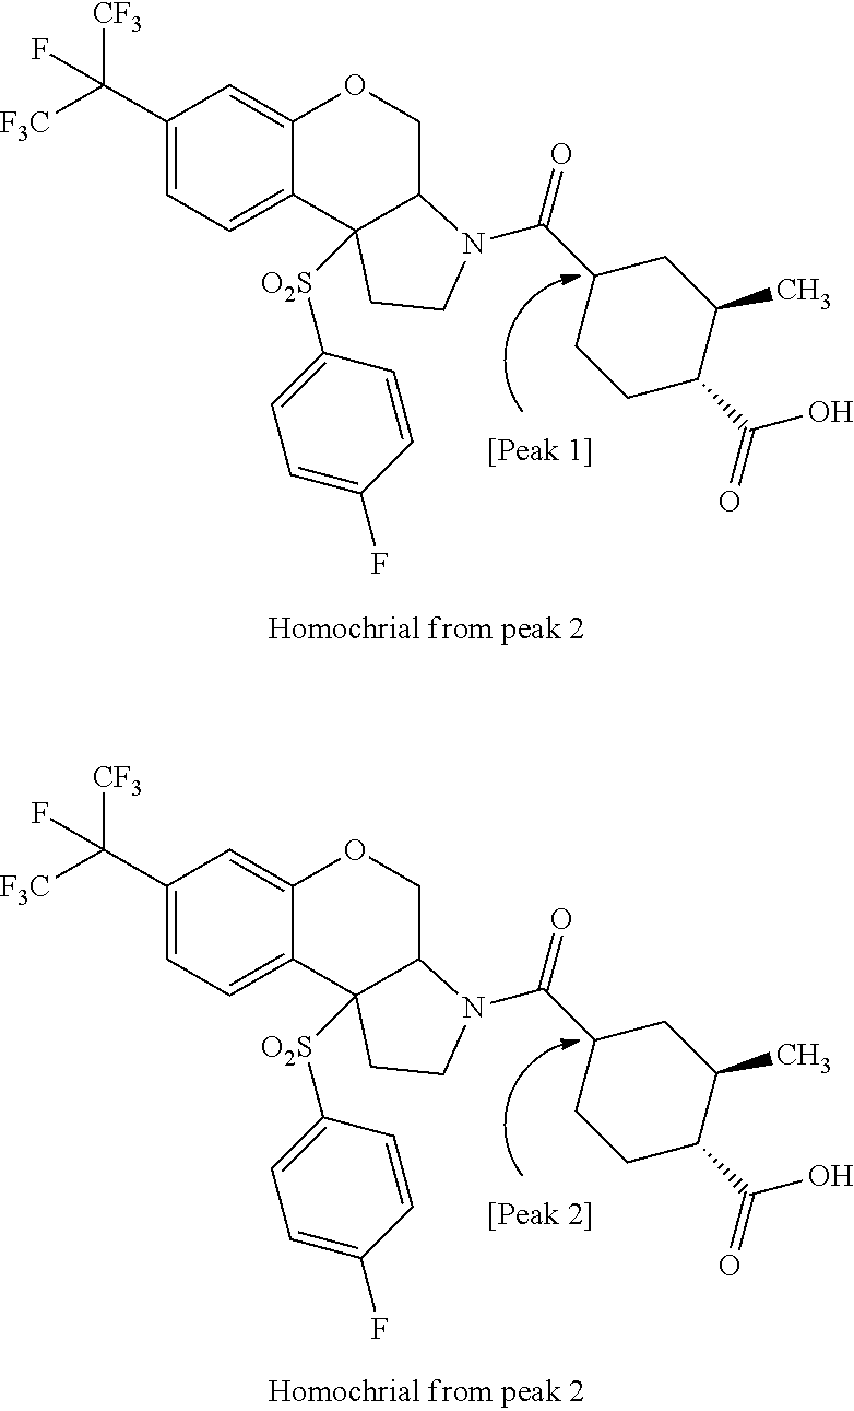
C1(C([F3C])([CF3])F)=CC=C2C(=C1)OCC1C2([O2S]C2=CC=C(F)C=C2)CCN1C(C1CCC(C(O)=O)C(C)C1)=O.C1(C([F3C])([CF3])F)=CC=C2C(=C1)OCC1C2([O2S]C2=CC=C(F)C=C2)CCN1C(C1CCC(C(O)=O)C(C)C1)=O
